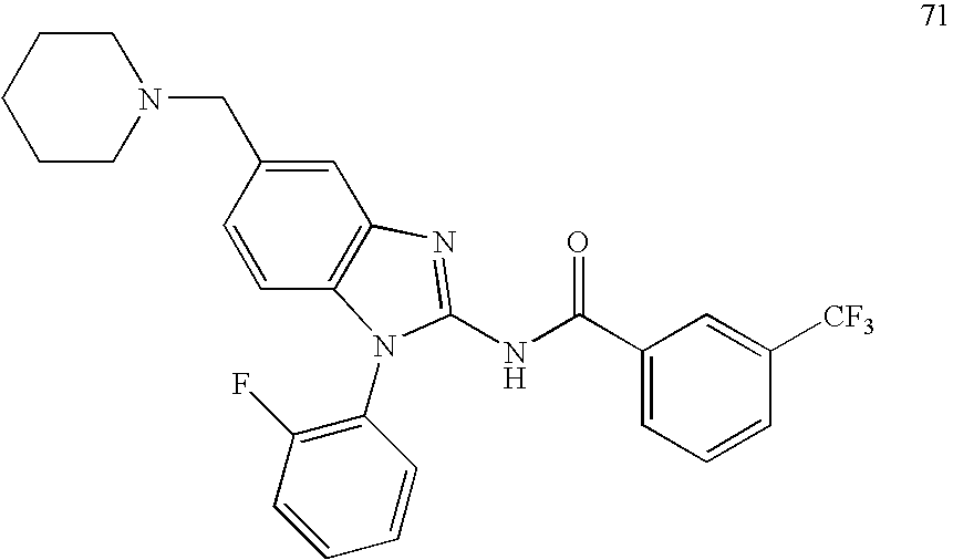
C1=CC(CN2CCCCC2)=CC2=C1N(C1=C(F)C=CC=C1)C(NC(C1=CC=CC([CF3])=C1)=O)=N2
